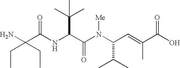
N(C(C(N(C(C(C)C)C=C(C(O)=O)C)[Me])=O)C(C)(C)C)C(=O)C(N)(CC)CC
